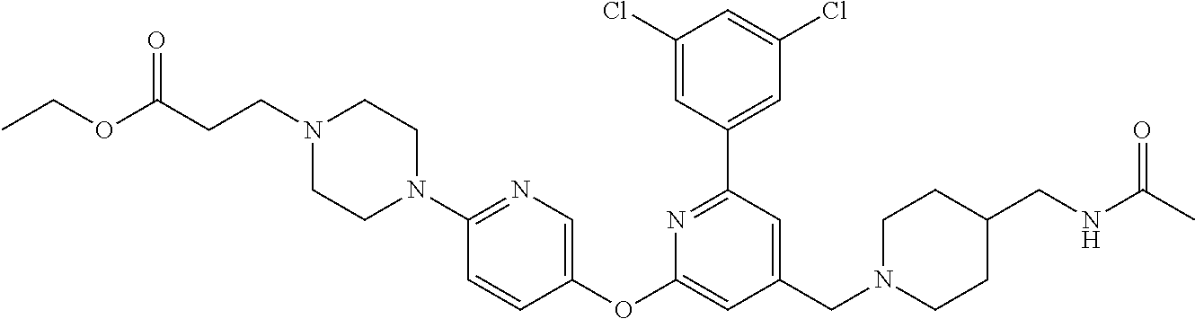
N1(CCC(OCC)=O)CCN(C2=NC=C(OC3=CC(CN4CCC(CNC(C)=O)CC4)=CC(C4=CC(Cl)=CC(Cl)=C4)=N3)C=C2)CC1
